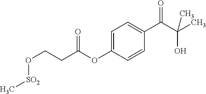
C1=C(OC(CCO[SO2]C)=O)C=CC(C(C(C)(O)C)=O)=C1
